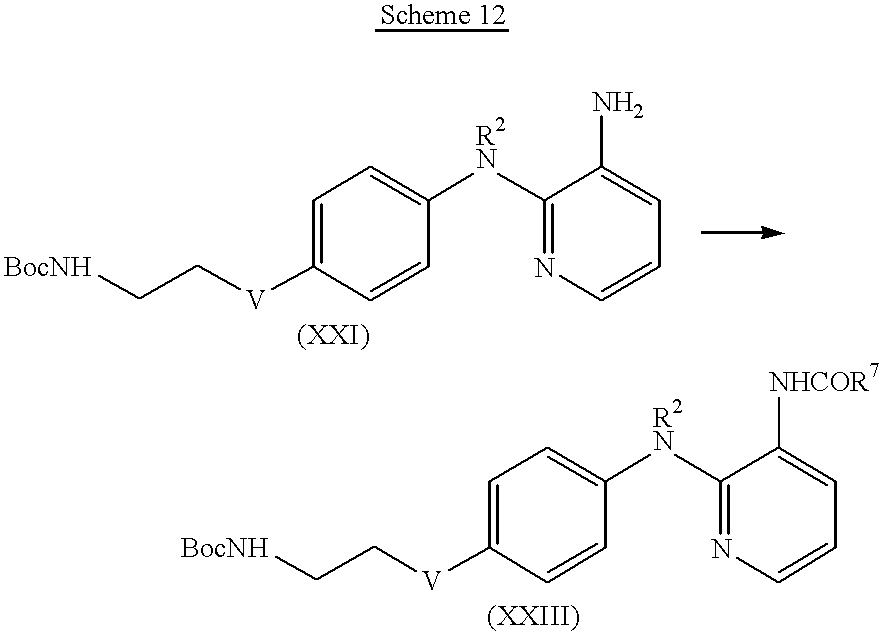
[BocNH]CC[V]C1=CC=C([R2N]C2=NC=CC=C2N)C=C1.[BocNH]CC[V]C1=CC=C([R2N]C2=NC=CC=C2[NHCOR7])C=C1
